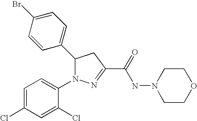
C1(C2N(C3=CC=C(Cl)C=C3Cl)N=C(C(=O)NN3CCOCC3)C2)=CC=C(Br)C=C1
